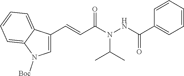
C1=C(C=CC(N(NC(C2=CC=CC=C2)=O)C(C)C)=O)C2=CC=CC=C2N1[Boc]
